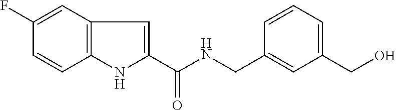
C1(F)=CC2=C(C=C1)NC(C(NCC1=CC(CO)=CC=C1)=O)=C2
